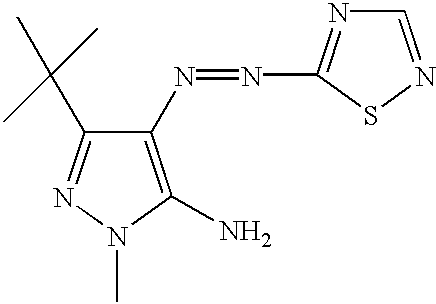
CN1N=C(C(C)(C)C)C(N=NC2=NC=NS2)=C1N
